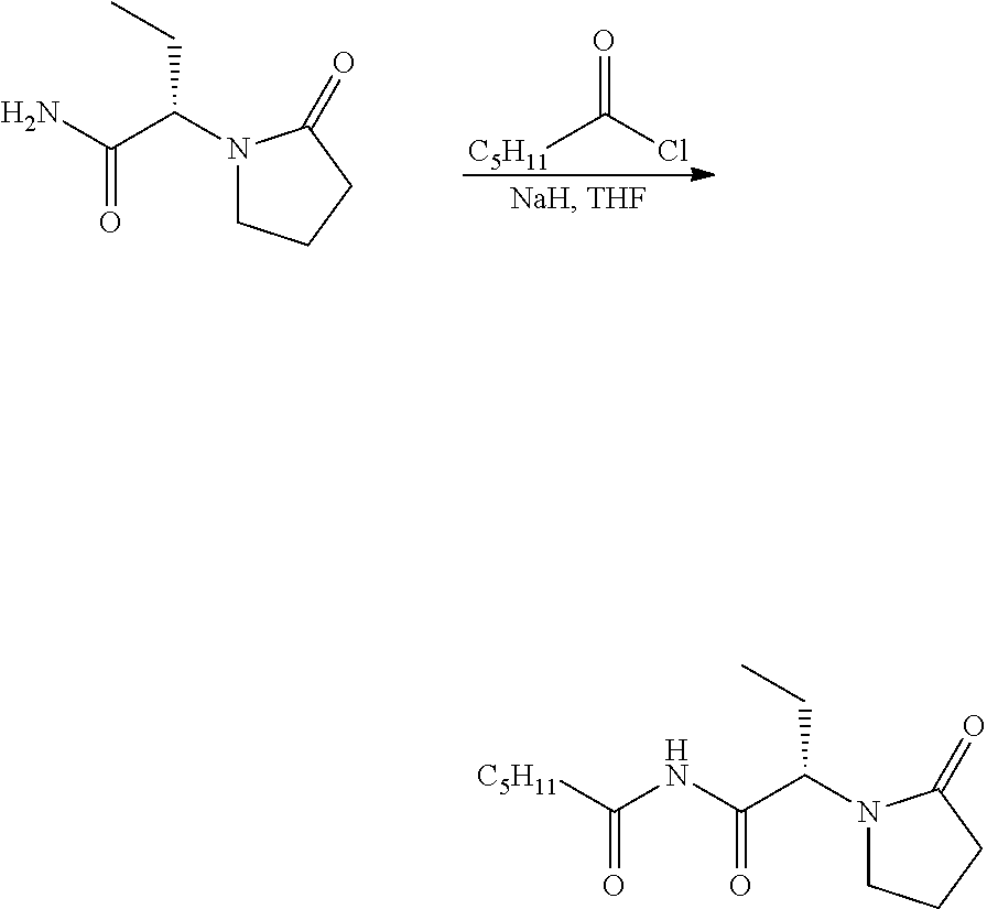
[C5H11]C(Cl)=O.N1(C(C(=O)N)CC)CCCC1=O.N1(C(C(=O)NC(=O)[C5H11])CC)CCCC1=O
